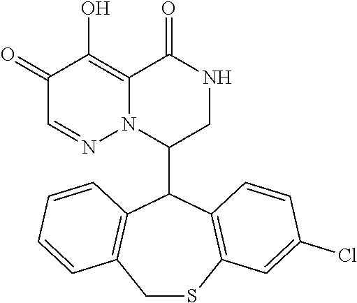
C1(=O)C=NN2C(=C1O)C(=O)NCC2C1C2=C(CSC3=C1C=CC(Cl)=C3)C=CC=C2
